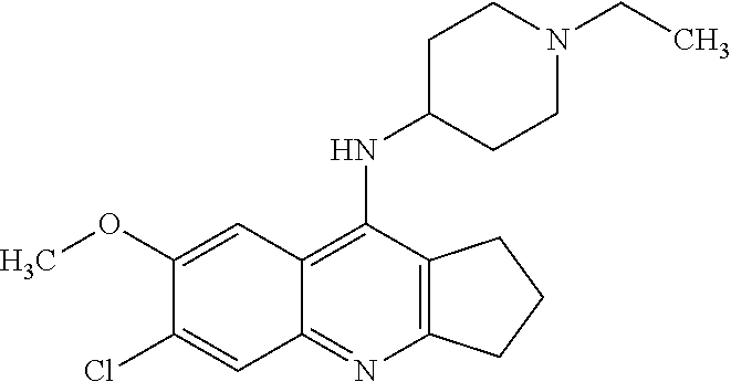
C1(OC)=CC2=C(NC3CCN(CC)CC3)C3=C(N=C2C=C1Cl)CCC3
